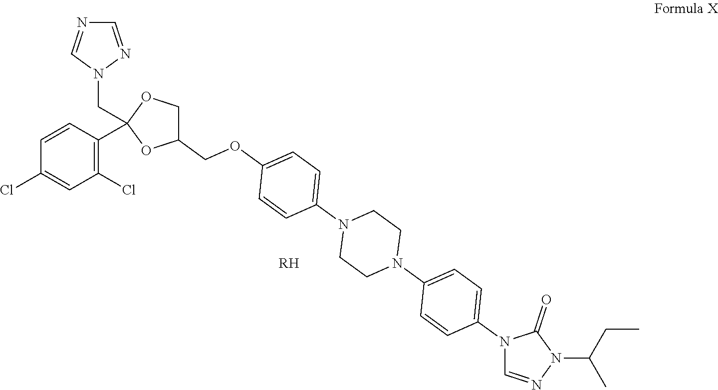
C1=CC(C2(CN3N=CN=C3)OCC(COC3=CC=C(N4CCN(C5=CC=C(N6C=NN(C(CC)C)C6=O)C=C5)CC4)C=C3)O2)=C(Cl)C=C1Cl.[RH]
